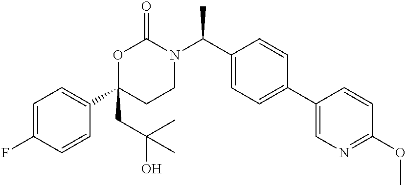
C1=C(F)C=CC(C2(CC(O)(C)C)CCN(C(C3=CC=C(C4=CN=C(OC)C=C4)C=C3)C)C(=O)O2)=C1
